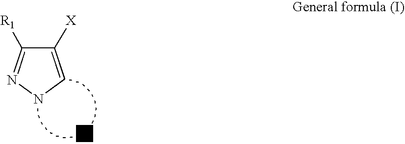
[Y].C1([X])=CNN=C1[R1]
